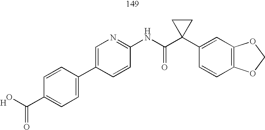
C1(C2=CC=C(C(O)=O)C=C2)=CN=C(NC(C2(C3=CC4=C(C=C3)OCO4)CC2)=O)C=C1.[H]
